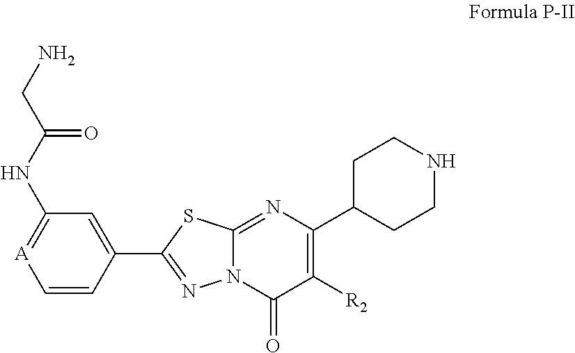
C1=C(C2=NN3C(=NC(C4CCNCC4)=C([R2])C3=O)S2)C=C[A]=C1NC(CN)=O
